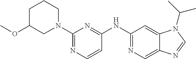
C1(N2CCCC(OC)C2)=NC=CC(NC2=NC=C3C(=C2)N(C(C)C)C=N3)=N1
